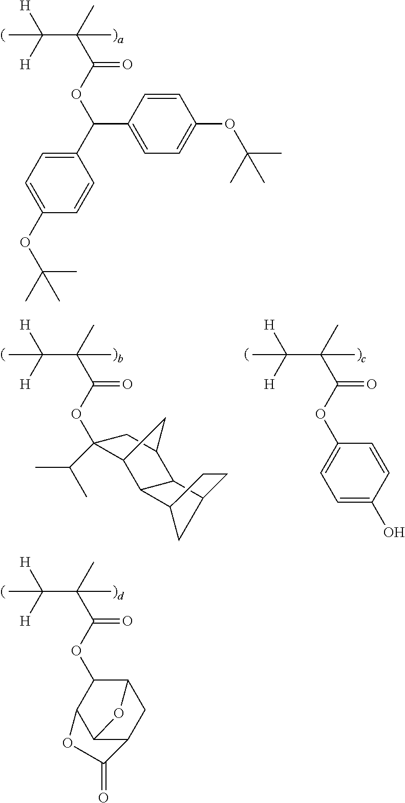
C(C(C)(C(OC(C1=CC=C(OC(C)(C)C)C=C1)C1=CC=C(OC(C)(C)C)C=C1)=O)C)([H])([H])C.C(C(C)(C(OC1C2C3C(CC1O3)C(=O)O2)=O)C)([H])([H])C.C(C(C)(C(OC1=CC=C(O)C=C1)=O)C)([H])([H])C.C(C(C)(C(OC1(C(C)C)C2C3C(C(C1)C2)C1CC3CC1)=O)C)([H])([H])C
